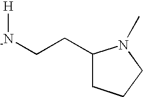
[H][-N]CCC1CCCN1C
